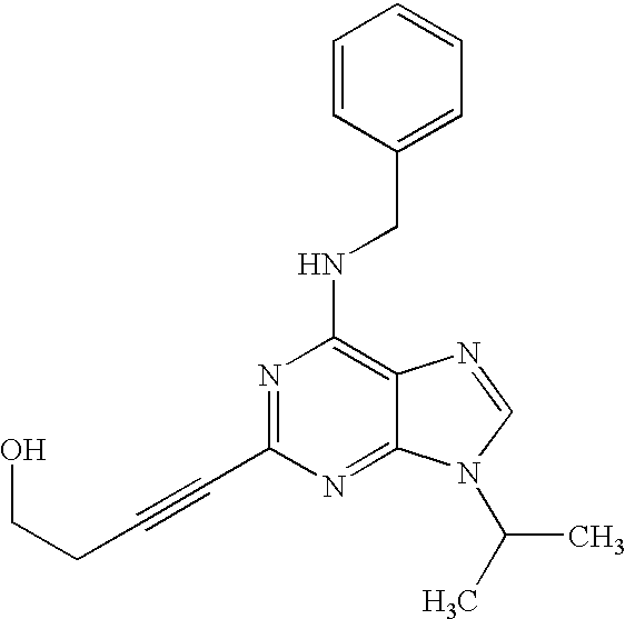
N1=C(C#CCCO)N=C2C(=C1NCC1=CC=CC=C1)N=CN2C(C)C
